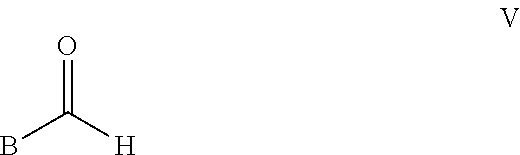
BC([H])=O
